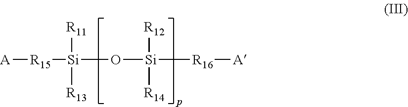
[A][R15][Si]([R11])([R13])O[Si]([R12])([R14])[R16][A]
